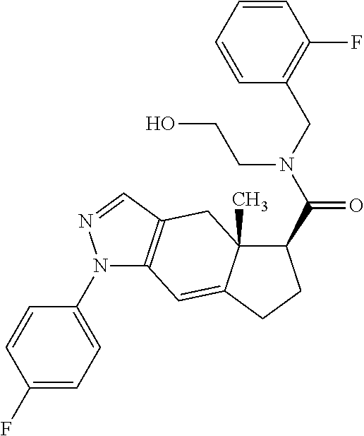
N1(C2=CC=C(F)C=C2)C2=C(C=N1)CC1(C)C(=C2)CCC1C(N(CC1=C(F)C=CC=C1)CCO)=O
